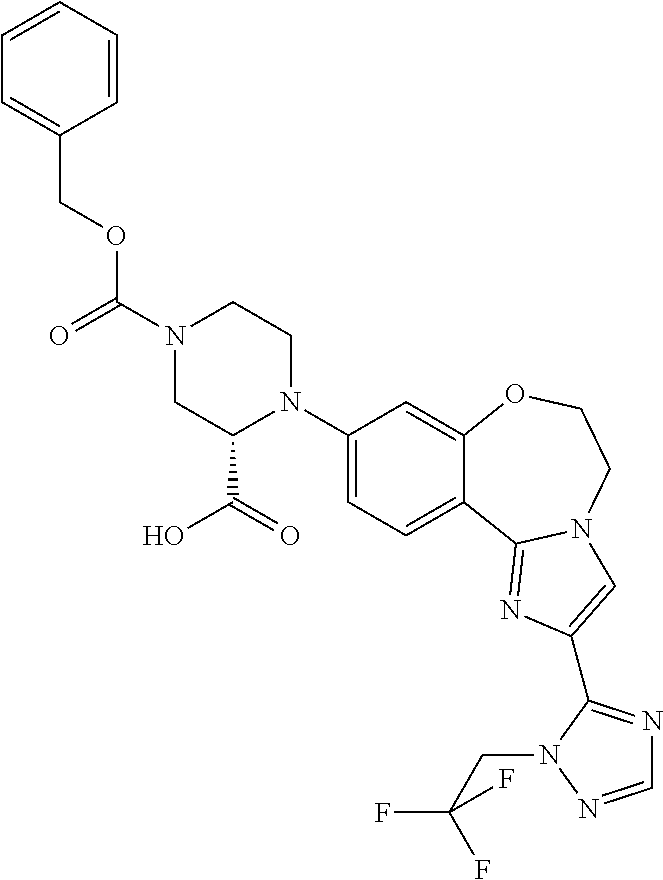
C1(N2C(C(=O)O)CN(C(=O)OCC3=CC=CC=C3)CC2)=CC=C2C(=C1)OCCN1C2=NC(C2=NC=NN2CC(F)(F)F)=C1
